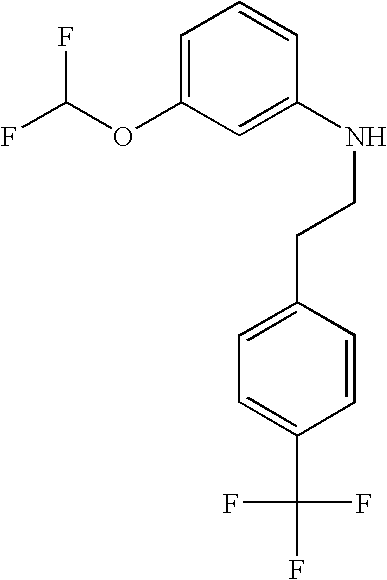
C1=C(OC(F)F)C=C(NCCC2=CC=C(C(F)(F)F)C=C2)C=C1
